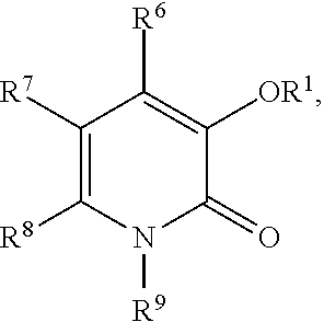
C1([R7])=C([R8])N([R9])C(=O)C([OR1])=C1[R6]
